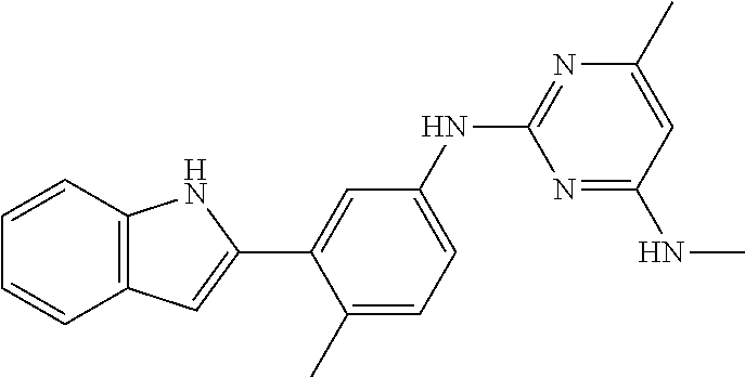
C12=C(C=CC=C1)NC(C1=CC(NC3=NC(C)=CC(NC)=N3)=CC=C1C)=C2
